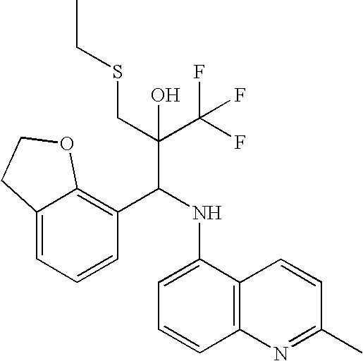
C12=CC=CC(C(NC3=CC=CC4=C3C=CC(C)=N4)C(C(F)(F)F)(CSCC)O)=C1OCC2
